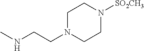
C1CN([SO2CH3])CCN1CCNC
